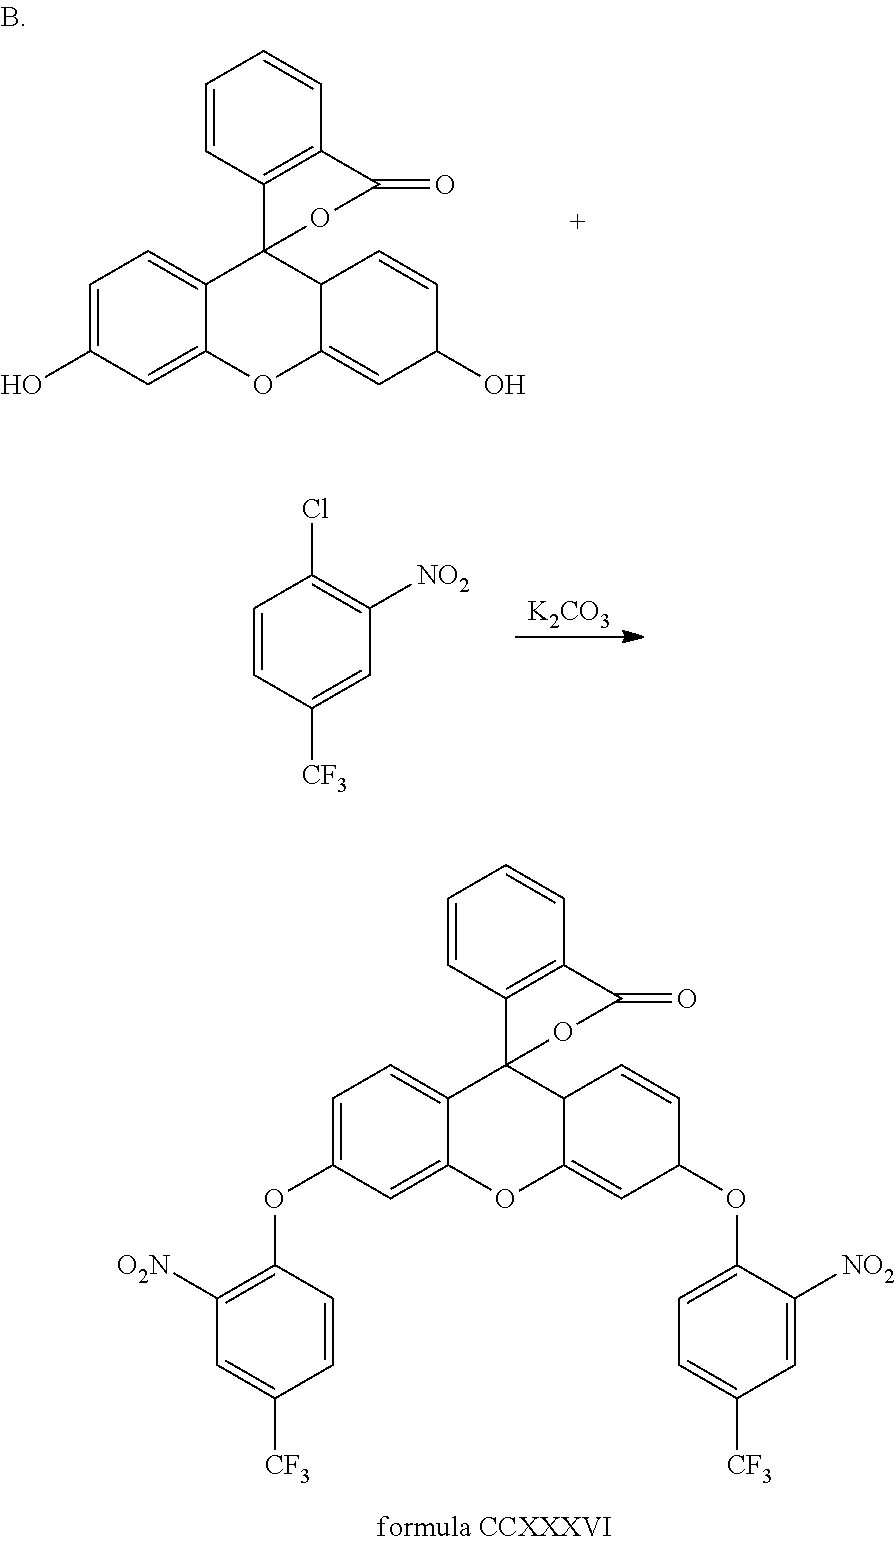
C1=CC([CF3])=CC([NO2])=C1Cl.[K2CO3].C1=C(OC2=C([O2N])C=C([CF3])C=C2)C=C2C(=C1)C1(C3C(=CC(OC4=CC=C([CF3])C=C4[NO2])C=C3)O2)C2=C(C=CC=C2)C(=O)O1.C1=C(O)C=C2C(=C1)C1(C3C(=CC(O)C=C3)O2)C2=C(C=CC=C2)C(=O)O1
